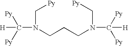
N(C([Py])([Py])[H])(C[Py])CCCN(C[Py])C([Py])([Py])[H]
